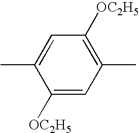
C1(C)=C([OC2H5])C=C(C)C([OC2H5])=C1
